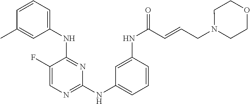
N(C1=NC=C(F)C(NC2=CC=CC(C)=C2)=N1)C1=CC=CC(NC(=O)C=CCN2CCOCC2)=C1
